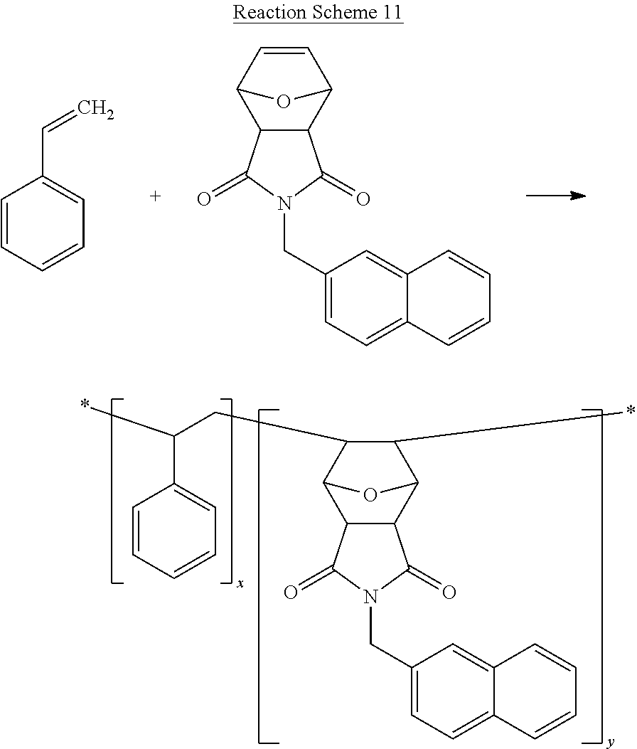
C1=CC=CC=C1C=C.C12C(C3C=CC1O3)C(=O)N(CC1=CC=C3C(=C1)C=CC=C3)C2=O.C12C(C3C(*)C(CC(*)C4=CC=CC=C4)C1O3)C(=O)N(CC1=CC=C3C(=C1)C=CC=C3)C2=O
